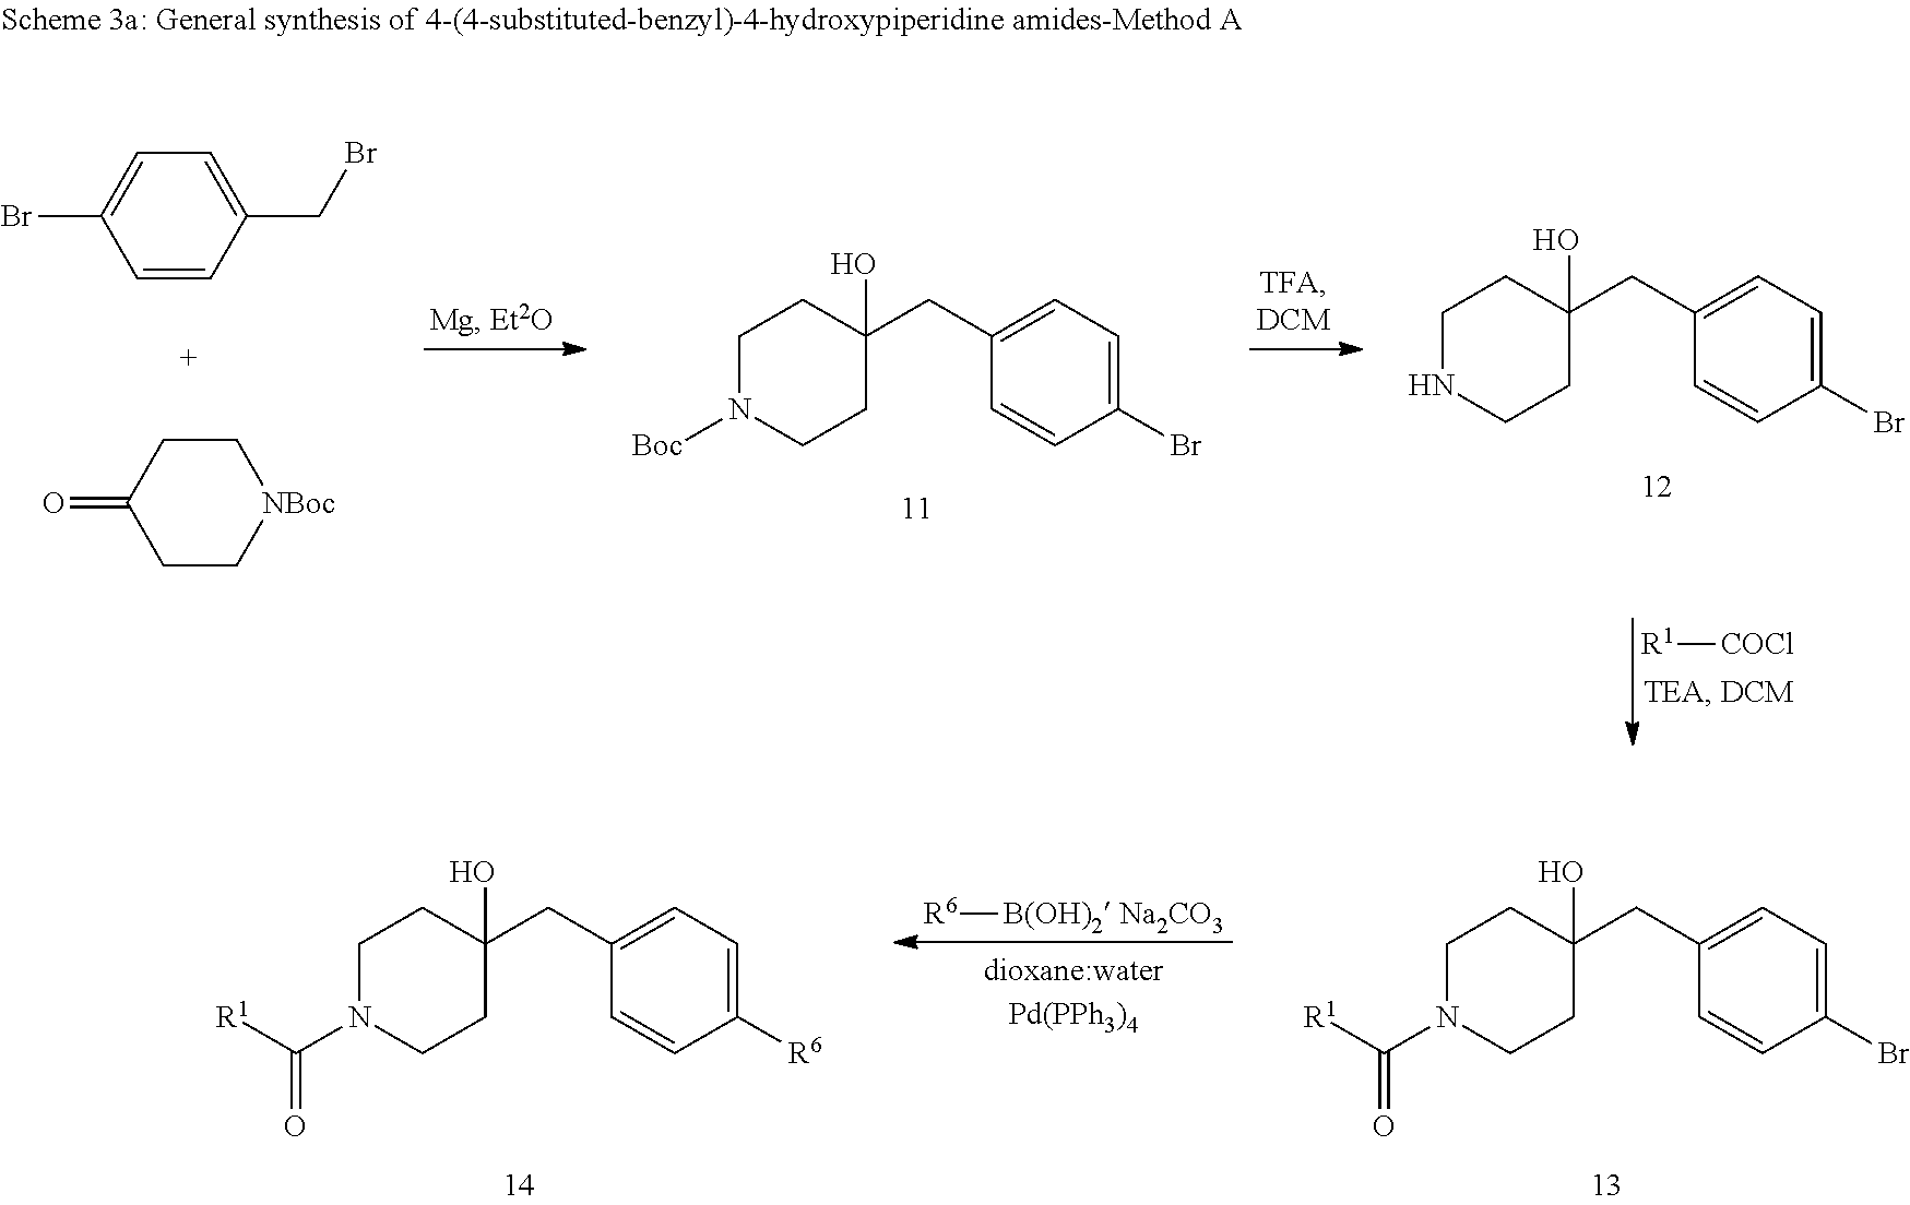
C1([R6])=CC=C(CC2(O)CCN(C([R1])=O)CC2)C=C1.C1(Br)=CC=C(CC2(O)CCN(C([R1])=O)CC2)C=C1.[R6][B(OH)2 Na2CO3].C1(Br)=CC=C(CC2(O)CCN([Boc])CC2)C=C1.C1=CC(CBr)=CC=C1Br.C1C[NBoc]CCC1=O.C1(Br)=CC=C(CC2(O)CCNCC2)C=C1.[R1][COCl]
